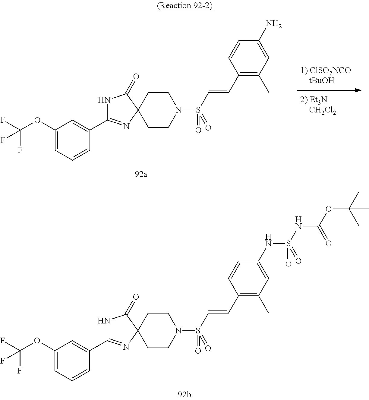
C1(OC(F)(F)F)=CC=CC(C2=NC3(C(=O)N2)CCN(S(C=CC2=C(C)C=C(N)C=C2)(=O)=O)CC3)=C1.C1(OC(F)(F)F)=CC=CC(C2=NC3(C(=O)N2)CCN(S(C=CC2=C(C)C=C(NS(NC(OC(C)(C)C)=O)(=O)=O)C=C2)(=O)=O)CC3)=C1
